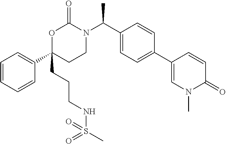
O1C(C2=CC=CC=C2)(CCCNS(C)(=O)=O)CCN(C(C2=CC=C(C3=CN(C)C(=O)C=C3)C=C2)C)C1=O
